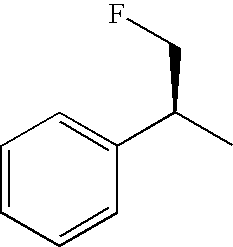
C1=CC=CC(C(C)CF)=C1
